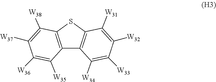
S1C2=C(C3=C1C([W38])=C([W37])C([W36])=C3[W35])C([W34])=C([W33])C([W32])=C2[W31]
